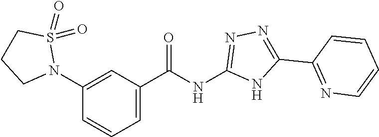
C1=C(C(NC2=NN=C(C3=NC=CC=C3)N2)=O)C=C(N2S(=O)(=O)CCC2)C=C1
